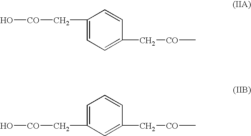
C1(C[CO]O)=CC=C(C[CO]C)C=C1.C1=C(C[CO]O)C=C(C[CO]C)C=C1
